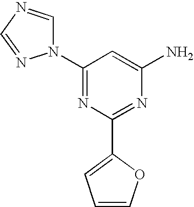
C1(N2C=NC=N2)=NC(C2=CC=CO2)=NC(N)=C1
